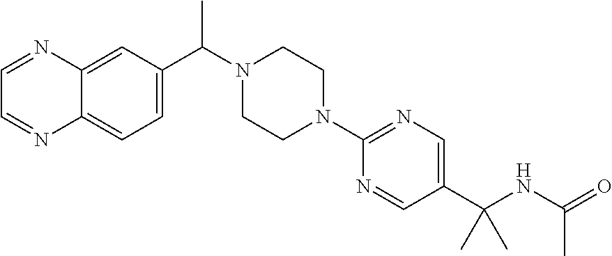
C12=CC(C(N3CCN(C4=NC=C(C(NC(=O)C)(C)C)C=N4)CC3)C)=CC=C1N=CC=N2
